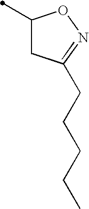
C1(C)CC(CCCCC)=NO1
